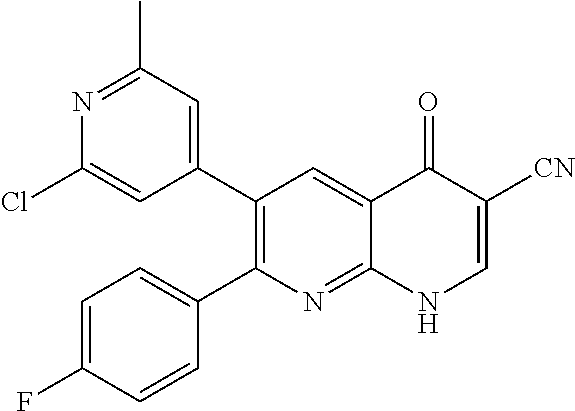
N1=C(C)C=C(C2=C(C3=CC=C(F)C=C3)N=C3C(=C2)C(=O)C([CN])=CN3)C=C1Cl
